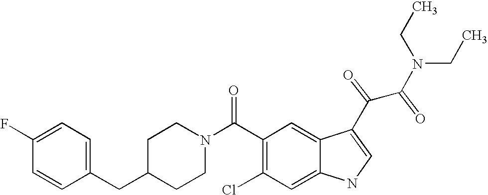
C1(F)=CC=C(CC2CCN(C(C3=C(Cl)C=C4C(=C3)C(C(C(N(CC)CC)=O)=O)=CN4)=O)CC2)C=C1
